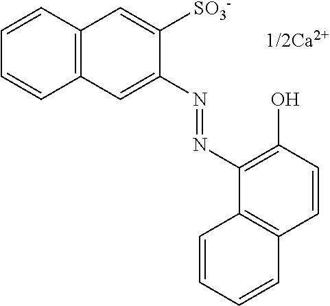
C1=C([SO3-])C(N=NC2=C(O)C=CC3=C2C=CC=C3)=CC2=C1C=CC=C2
